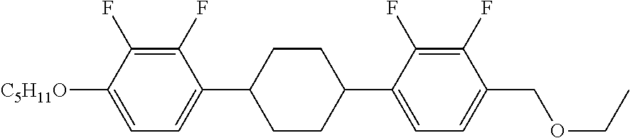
C1(F)=C(F)C([C5H11O])=CC=C1C1CCC(C2=CC=C(COCC)C(F)=C2F)CC1
